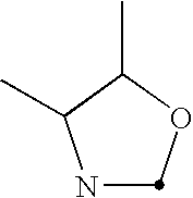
N1C(C)C(C)OC1
